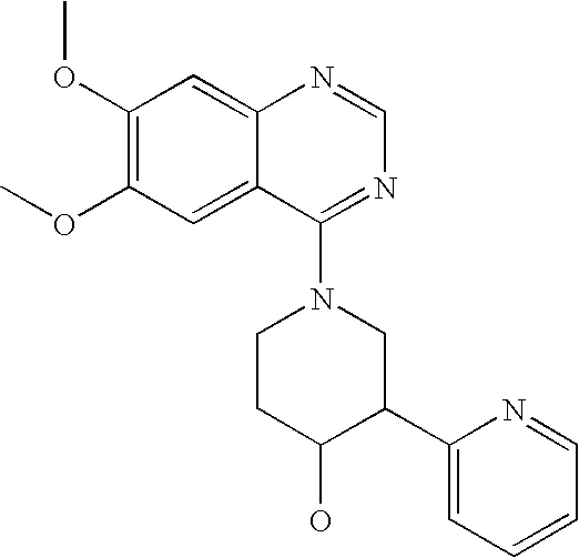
C1(OC)=C(OC)C=C2C(=C1)N=CN=C2N1CCC(O)C(C2=CC=CC=N2)C1
